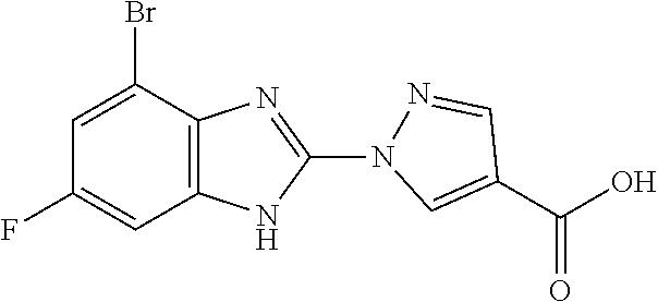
C12=C(C(Br)=CC(F)=C1)N=C(N1N=CC(C(O)=O)=C1)N2
